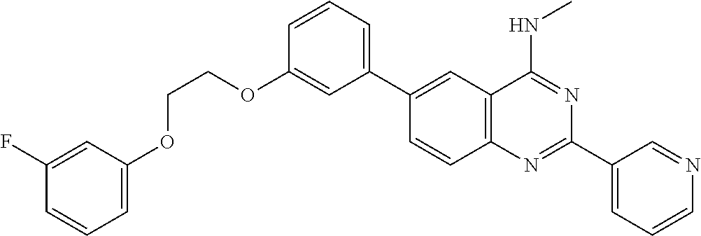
C1(C2=CC3=C(C=C2)N=C(C2=CC=CN=C2)N=C3NC)=CC=CC(OCCOC2=CC=CC(F)=C2)=C1
